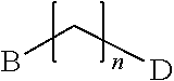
BC[D]
